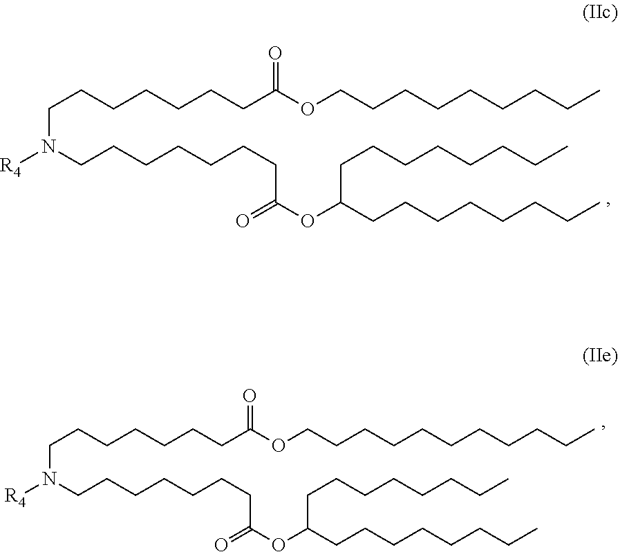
C(CCCCCCC(OCCCCCCCCC)=O)N([R4])CCCCCCCC(OC(CCCCCCCC)CCCCCCCC)=O.C(CCCCCCC(OCCCCCCCCCCC)=O)N([R4])CCCCCCCC(OC(CCCCCCCC)CCCCCCCC)=O
